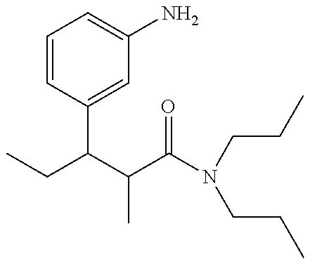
CCC(C(C(N(CCC)CCC)=O)C)C1=CC(N)=CC=C1
